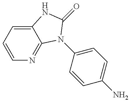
C1=CC=C2C(=N1)N(C1=CC=C(N)C=C1)C(=O)N2
